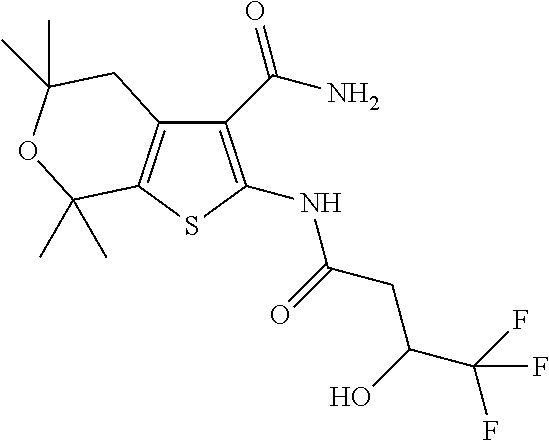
C1(C(N)=O)=C(NC(=O)CC(O)C(F)(F)F)SC2=C1CC(C)(C)OC2(C)C
